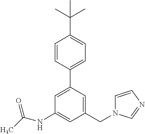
C1(NC(C)=O)=CC(CN2C=CN=C2)=CC(C2=CC=C(C(C)(C)C)C=C2)=C1
